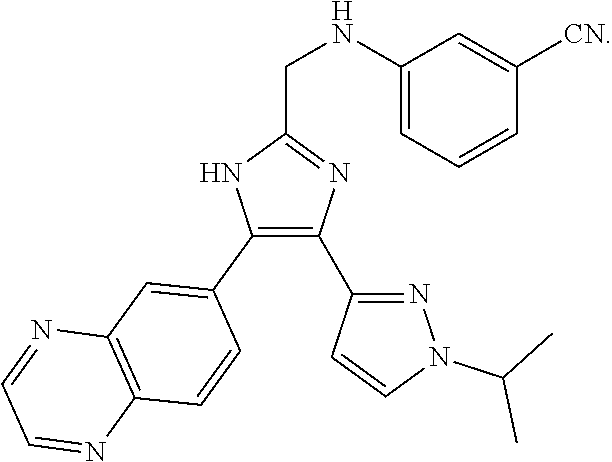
C1(C2=CC3=C(C=C2)N=CC=N3)=C(C2=NN(C(C)C)C=C2)N=C(CNC2=CC=CC([CN])=C2)N1
